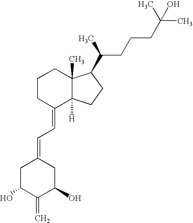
C1CCC(=CC=C2CC(O)C(=C)C(O)C2)C2([H])C1(C)C(C(CCCC(O)(C)C)C)CC2
